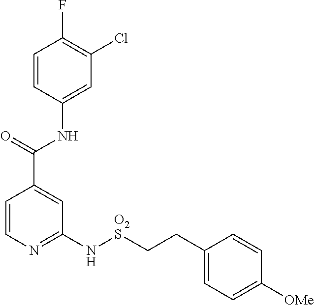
C1=CC(NC(C2=CC(N[O2S]CCC3=CC=C([OMe])C=C3)=NC=C2)=O)=CC(Cl)=C1F
